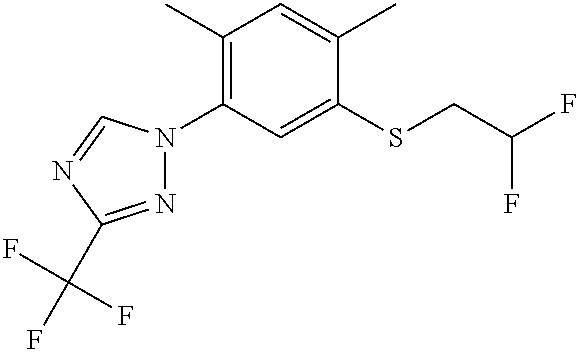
C1(C)=C(N2N=C(C(F)(F)F)N=C2)C=C(SCC(F)F)C(C)=C1
